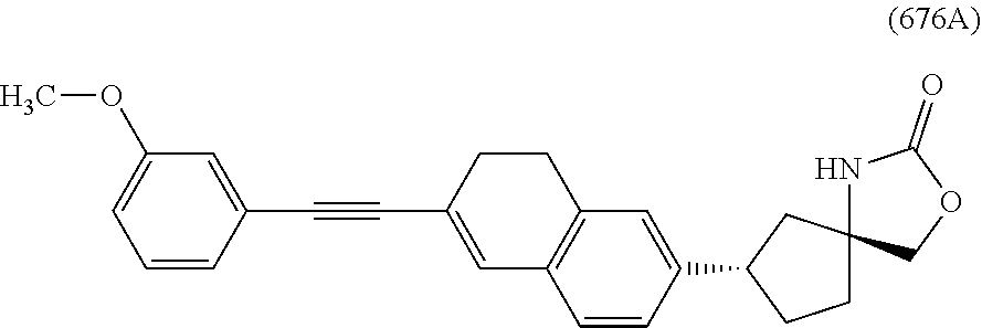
C1=C(OC)C=C(C#CC2=CC3=C(CC2)C=C(C2CCC4(C2)COC(=O)N4)C=C3)C=C1
